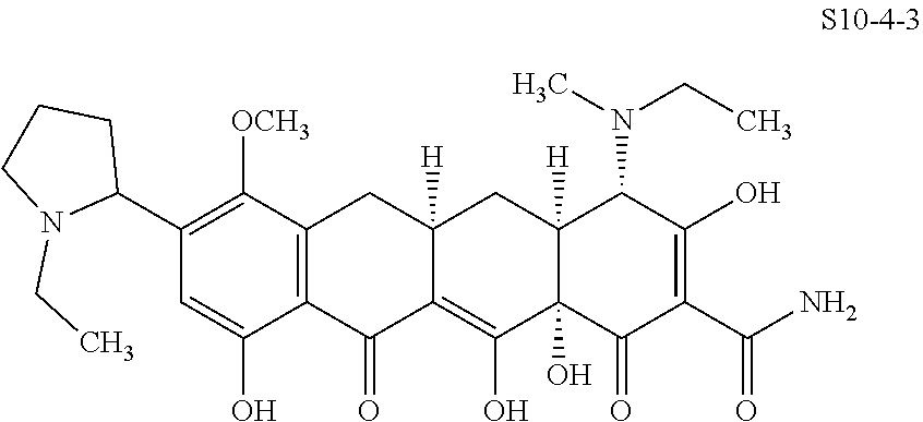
C1(C2CCCN2CC)=C([OCH3])C2=C(C(O)=C1)C(=O)C1=C(O)C3(O)C([H])(CC1([H])C2)C(N(CC)C)C(O)=C(C(N)=O)C3=O
